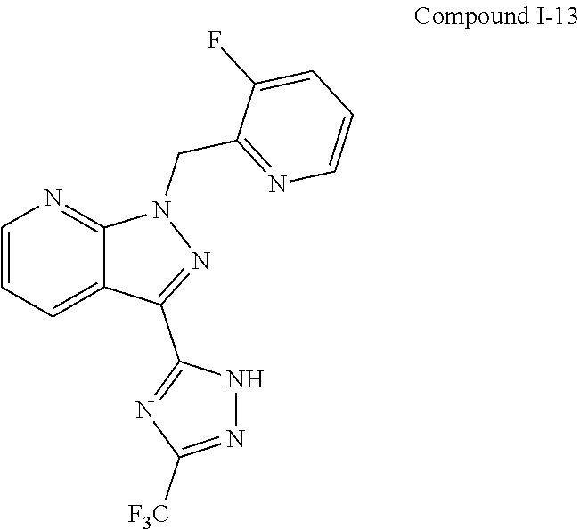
C1=CN=C(CN2C3=NC=CC=C3C(C3=NC([F3C])=NN3)=N2)C(F)=C1
